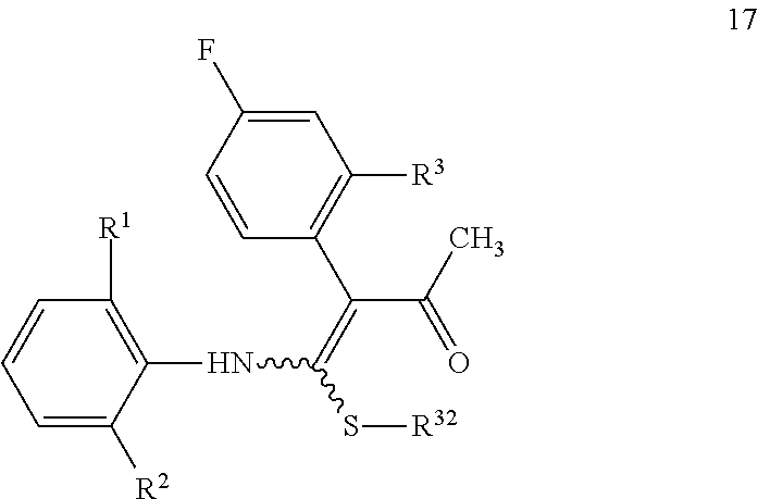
C1=C([R2])C(NC(S[R32])=C(C(=O)C)C2=C([R3])C=C(F)C=C2)=C([R1])C=C1
